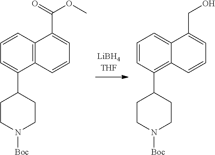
N1([Boc])CCC(C2=CC=CC3=C2C=CC=C3C(=O)OC)CC1.N1([Boc])CCC(C2=C3C(=CC=C2)C(CO)=CC=C3)CC1
